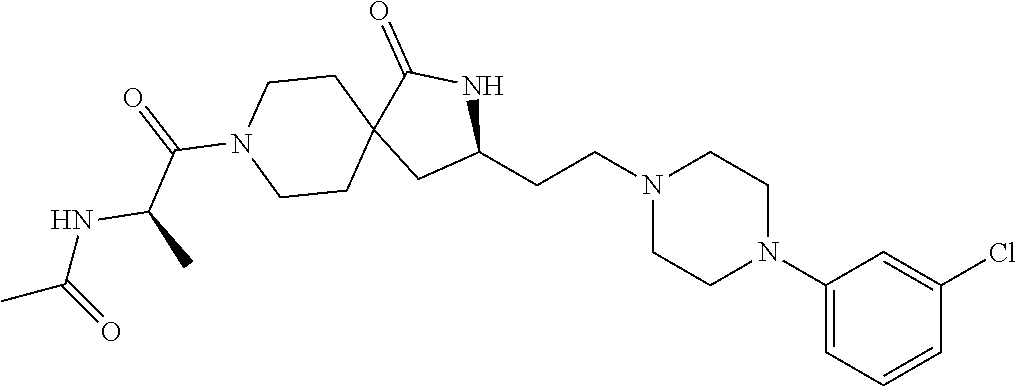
C1(N2CCN(CCC3NC(=O)C4(C3)CCN(C(=O)C(NC(C)=O)C)CC4)CC2)=CC=CC(Cl)=C1
